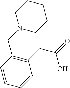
C1(CC(=O)O)=C(CN2CCCCC2)C=CC=C1
